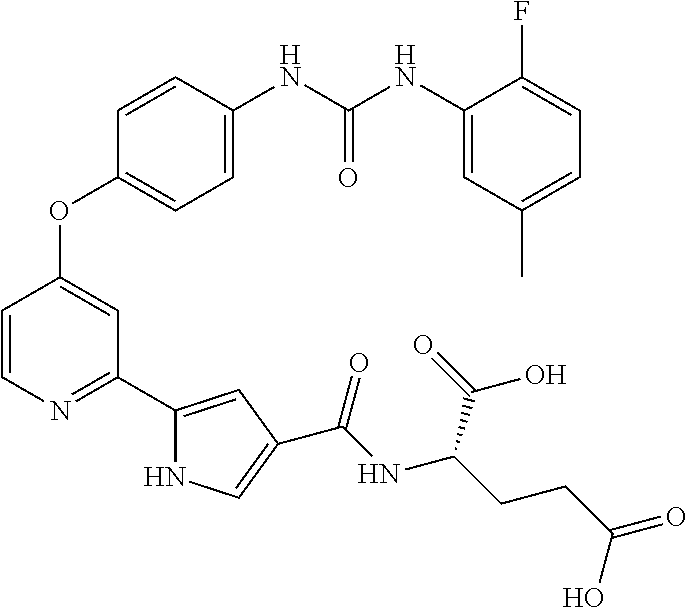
C1=C(NC(NC2=CC(C)=CC=C2F)=O)C=CC(OC2=CC(C3=CC(C(NC(CCC(=O)O)C(=O)O)=O)=CN3)=NC=C2)=C1
